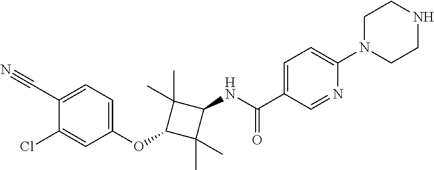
C1=C(C(=O)NC2C(C)(C)C(OC3=CC=C(C#N)C(Cl)=C3)C2(C)C)C=NC(N2CCNCC2)=C1
